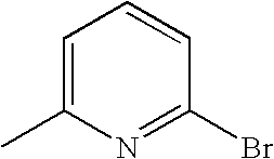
C1=C(C)N=C(Br)C=C1
